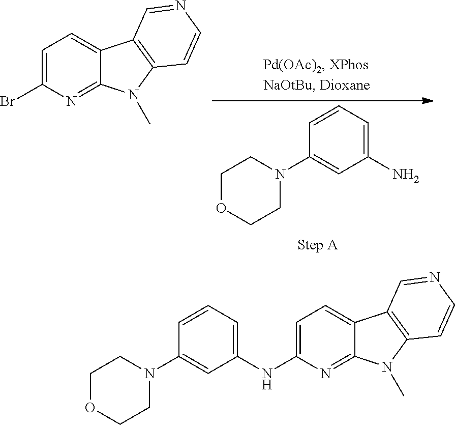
C1OCCN(C2=CC(N)=CC=C2)C1.C1=C(Br)N=C2C(=C1)C1=C(N2C)C=CN=C1.C1OCCN(C2=CC(NC3=CC=C4C(=N3)N(C)C3=C4C=NC=C3)=CC=C2)C1
